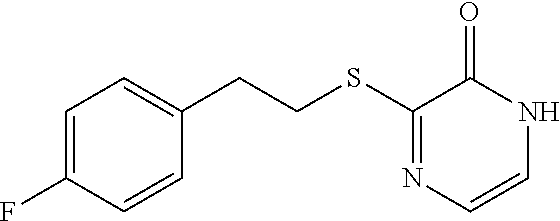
C(SC1=NC=CNC1=O)CC1=CC=C(F)C=C1
